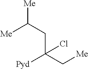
[Me]C(CC(C[Me])([Pyd])Cl)[Me]
